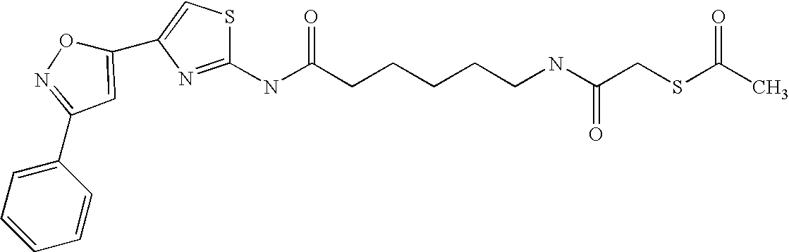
C1(NC(CCCCCNC(CSC(C)=O)=O)=O)=NC(C2=CC(C3=CC=CC=C3)=NO2)=CS1
